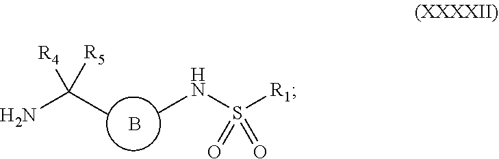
B.CNS([R1])(=O)=O.CC(N)([R4])[R5]
